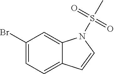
C12=CC=C(Br)C=C1N(S(=O)(=O)C)C=C2
